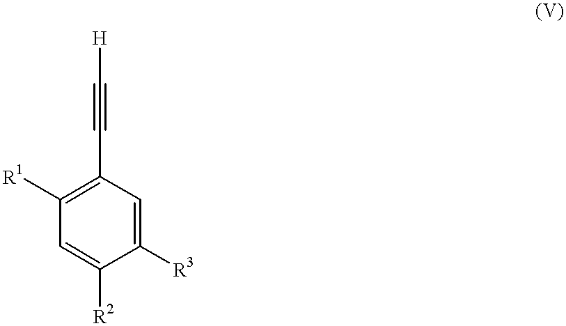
C1([R1])=C(C#C[H])C=C([R3])C([R2])=C1
